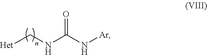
[Het]CNC(N[Ar])=O
